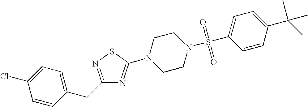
C1=CC(CC2=NSC(N3CCN(S(C4=CC=C(C(C)(C)C)C=C4)(=O)=O)CC3)=N2)=CC=C1Cl
